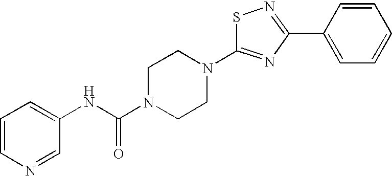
S1C(N2CCN(C(NC3=CC=CN=C3)=O)CC2)=NC(C2=CC=CC=C2)=N1
